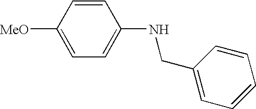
C1=CC([MeO])=CC=C1NCC1=CC=CC=C1
